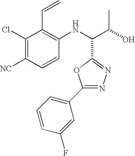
C1(Cl)=C([NC])C=CC(NC(C(O)C)C2=NN=C(C3=CC=CC(F)=C3)O2)=C1C=C
